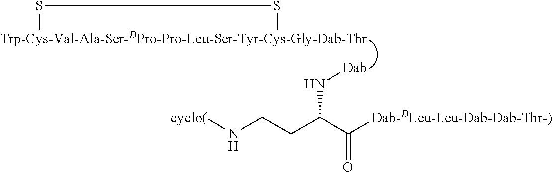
[Trp-Cys-Val-Ala-Ser-DPro-Pro-Leu-Ser-Tyr-Cys-Gly-Dab-Thr]1SS1.[Dab]NC(CCN[cyclo(])C([Dab-DLeu-Leu-Dab-Dab-Thr-)])=O
